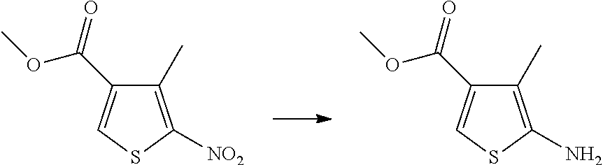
C1(C)=C([NO2])SC=C1C(OC)=O.C1(C)=C(N)SC=C1C(OC)=O
